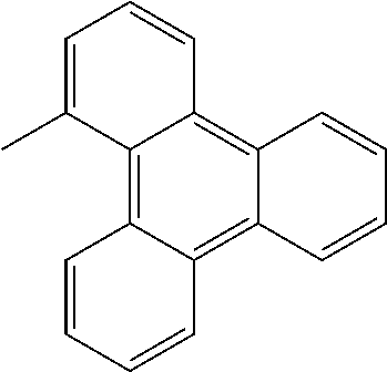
C1=CC=CC2=C3C(=C4C(=C12)C(C)=CC=C4)C=CC=C3
